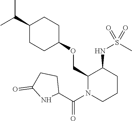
C(C1CCC(OCC2N(C(C3CCC(=O)N3)=O)CCCC2NS(C)(=O)=O)CC1)(C)C
